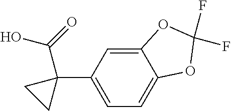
C12=CC(C3(C(O)=O)CC3)=CC=C1OC(F)(F)O2
